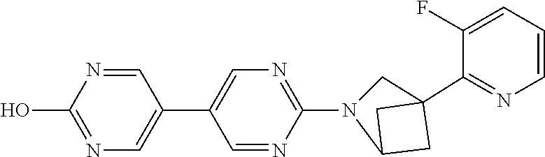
C1=NC(N2CC3(C4=NC=CC=C4F)CC2C3)=NC=C1C1=CN=C(O)N=C1
